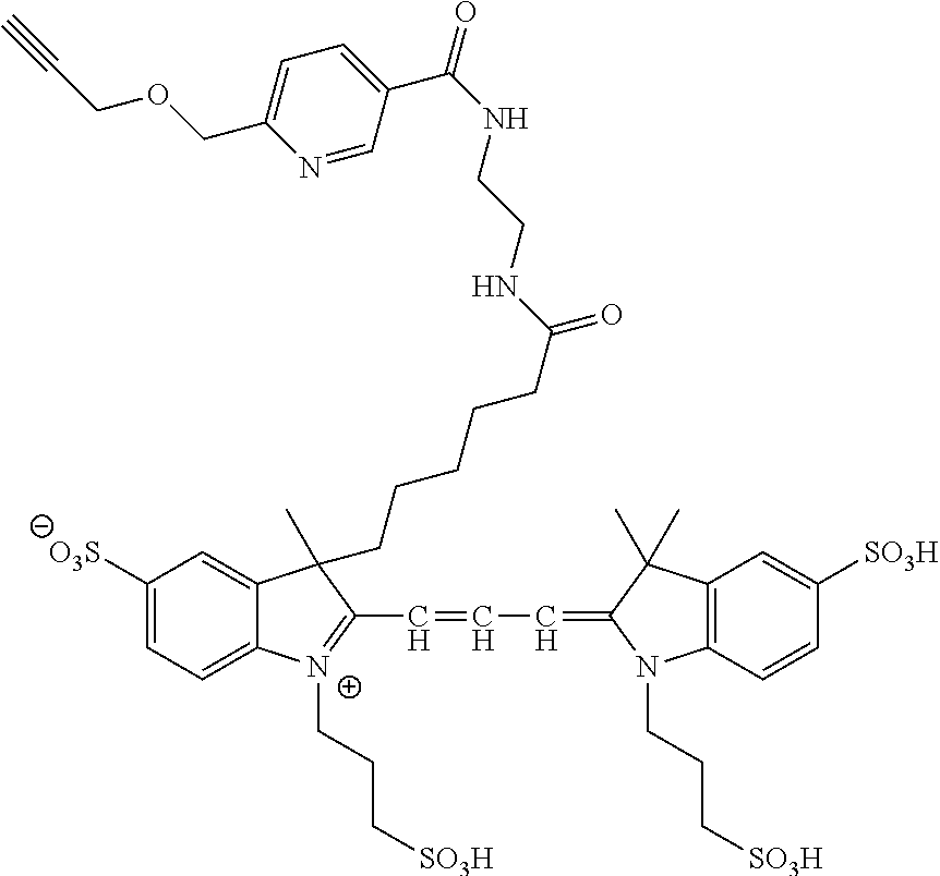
C1([O3S])=CC=C2C(=C1)C(CCCCCC(NCCNC(C1=CC=C(COCC#C)N=C1)=O)=O)(C)C(C=CC=C1N(CCC[SO3H])C3=C(C1(C)C)C=C([SO3H])C=C3)=[N+]2CCC[SO3H]
